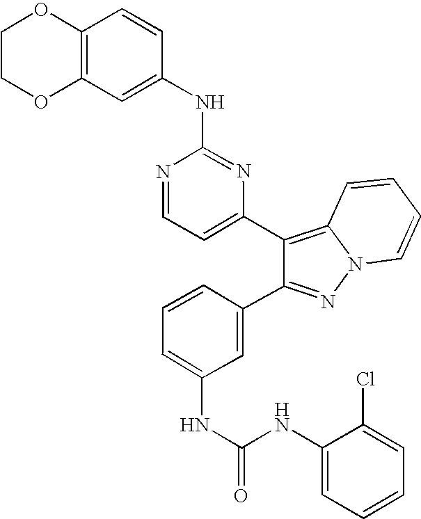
N(C1=CC=CC(C2=NN3C=CC=CC3=C2C2=CC=NC(NC3=CC4=C(C=C3)OCCO4)=N2)=C1)C(NC1=CC=CC=C1Cl)=O
